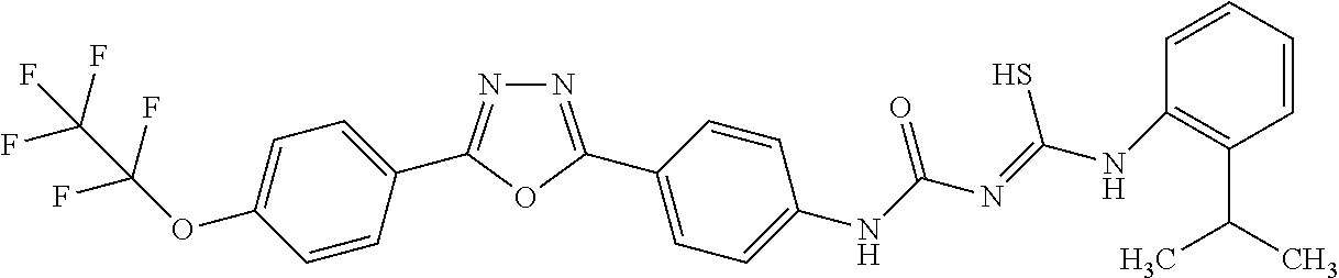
N1=C(C2=CC=C([N H]C(N=C([N H]C3=C(C(C)C)C=CC=C3)S)=O)C=C2)OC(C2=CC=C(OC(F)(F)C(F)(F)F)C=C2)=N1
